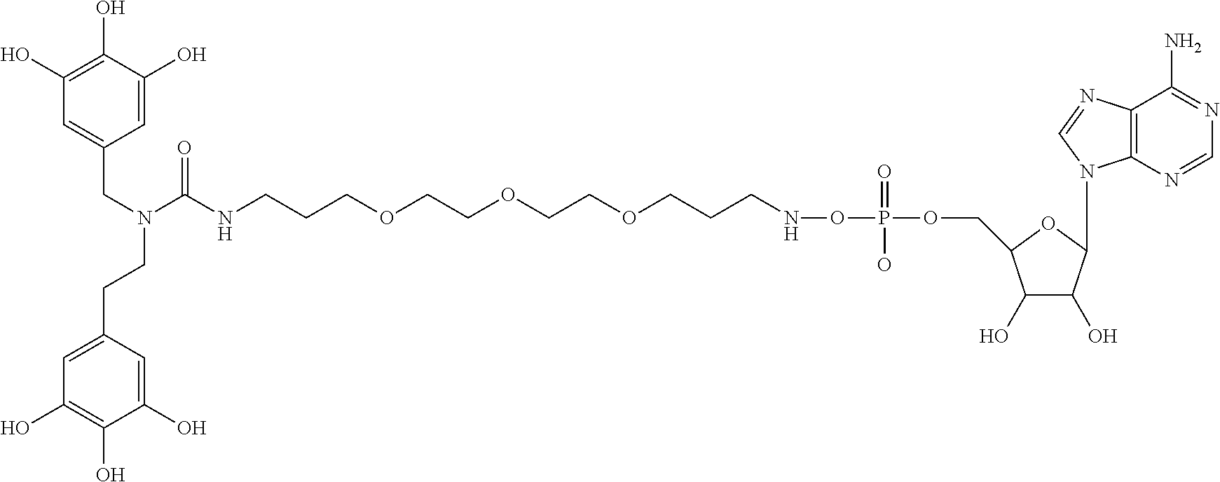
C1(O)C(O)C(N2C3=C(N=C2)C(N)=NC=N3)OC1COP(=O)(ONCCCOCCOCCOCCCNC(N(CC1=CC(O)=C(O)C(O)=C1)CCC1=CC(O)=C(O)C(O)=C1)=O)O
